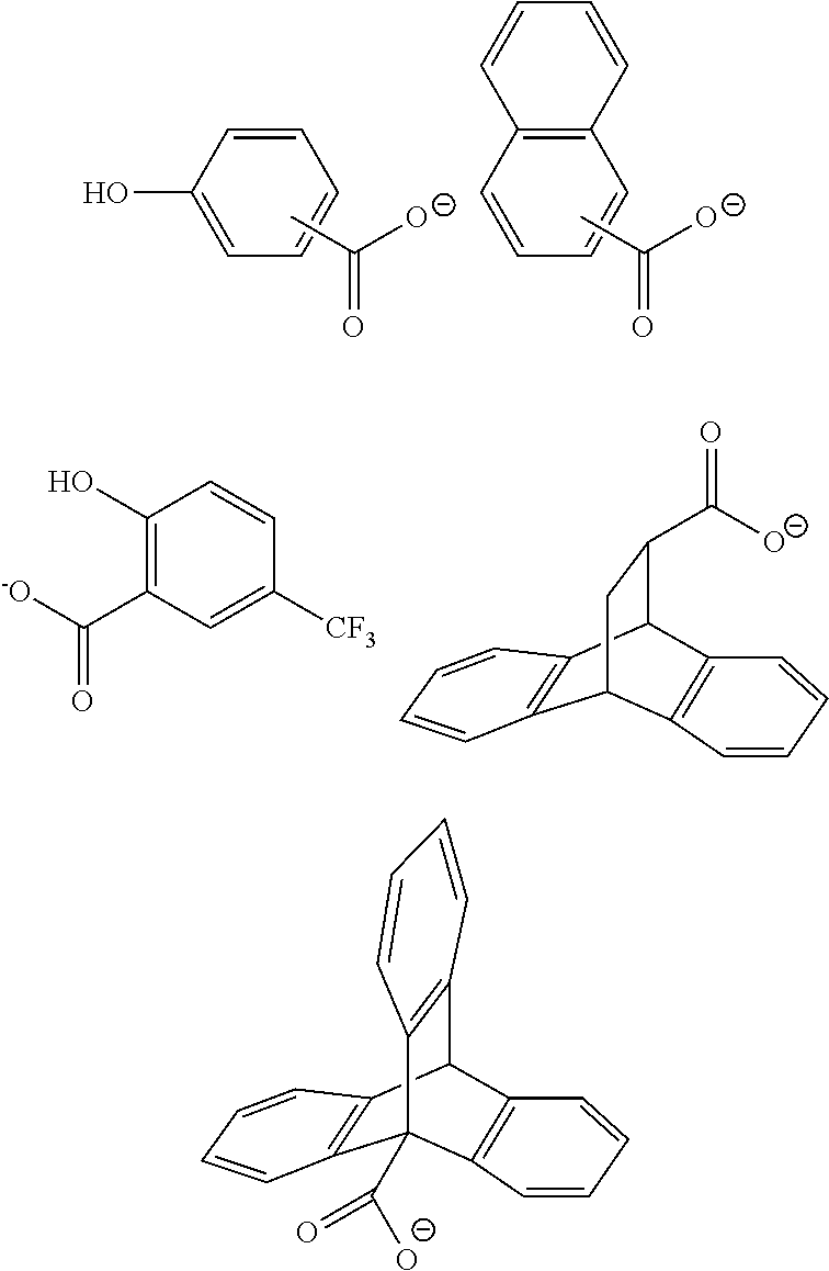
C12(C([O-])=O)C3=C(C(C4=C1C=CC=C4)C1=C2C=CC=C1)C=CC=C3.C1=CC(O)=CC=C1.CC([O-])=O.C12=C(C=CC=C1)C=CC=C2.CC([O-])=O.C12C3=C(C(C(C(=O)[O-])C1)C1=C2C=CC=C1)C=CC=C3.C1(O)=C(C(=O)[-O])C=C([CF3])C=C1
